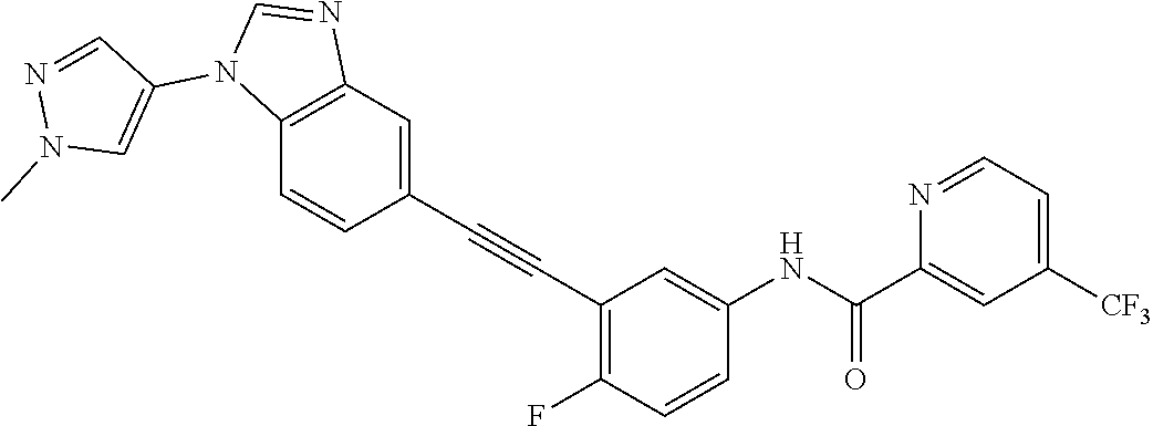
C1([CF3])=CC=NC(C(NC2=CC(C#CC3=CC4=C(C=C3)N(C3=CN(C)N=C3)C=N4)=C(F)C=C2)=O)=C1
